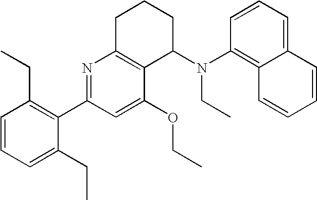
C1=CC=C(CC)C(C2=NC3=C(C(OCC)=C2)C(N(CC)C2=C4C=CC=CC4=CC=C2)CCC3)=C1CC
